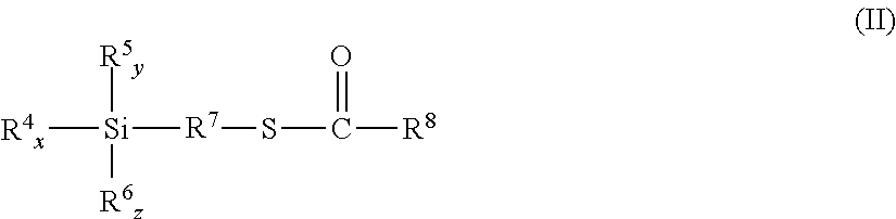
[R4x][Si]([R7]SC([R8])=O)([R5y])[R6z]
